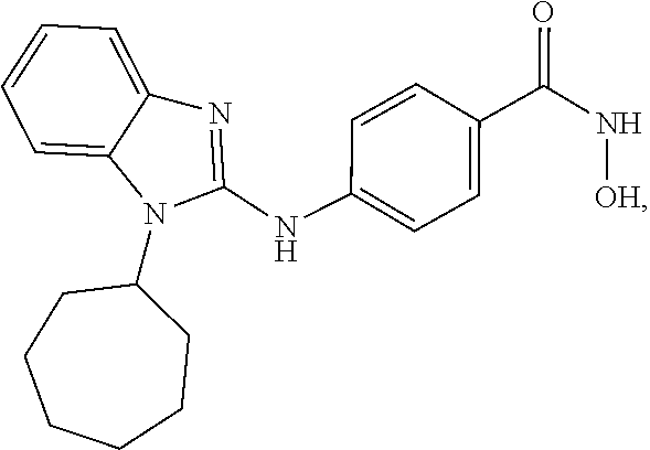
C1(N2C(NC3=CC=C(C(N[OH])=O)C=C3)=NC3=CC=CC=C23)CCCCCC1
